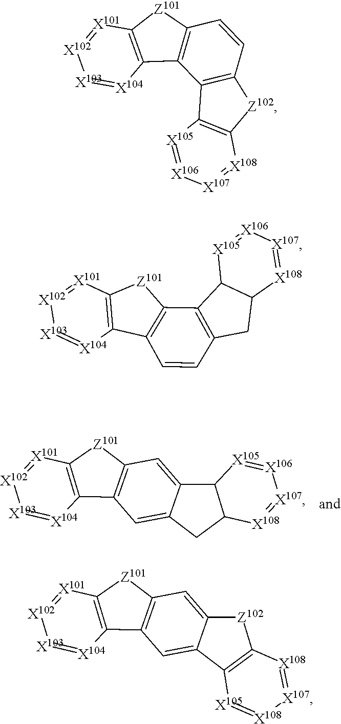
[X102]1=[X101]C2=C([X104]=[X103]1)C1=C([Z101]2)C=C2C(=C1)CC1C2[X105]=[X106][X107]=[X108]1.[X102]1=[X101]C2=C([X104]=[X103]1)C1=C([Z101]2)C=CC2=C1C1=C([Z102]2)[X108]=[X107][X106]=[X105]1.[X102]1=[X101]C2=C([X104]=[X103]1)C1=C([Z101]2)C2=C(C=C1)CC1C2[X105]=[X106][X107]=[X108]1.[X102]1=[X101]C2=C([X104]=[X103]1)C1=C([Z101]2)C=C2C(=C1)C1=C([Z102]2)[X108]=[X107][X108]=[X105]1
